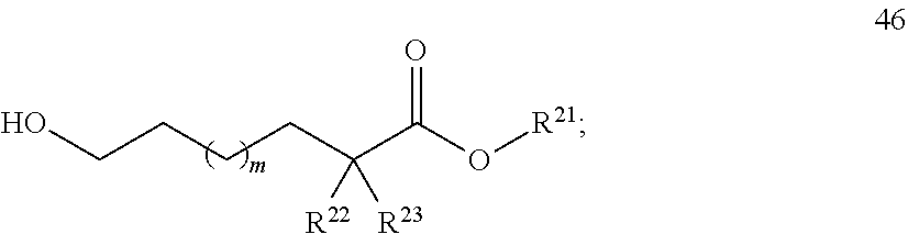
O(C(C(CCCCO)([R22])[R23])=O)[R21]
